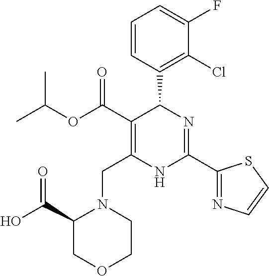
C1=CC(C2C(C(=O)OC(C)C)=C(CN3C(C(O)=O)COCC3)NC(C3=NC=CS3)=N2)=C(Cl)C(F)=C1
